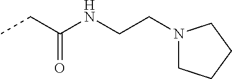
CCC(=O)NCCN1CCCC1
